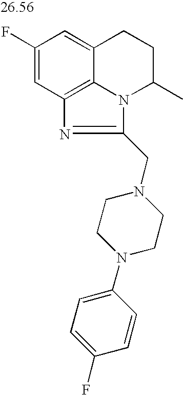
C1(F)=CC2=C3C(=C1)CCC(C)N3C(CN1CCN(C3=CC=C(F)C=C3)CC1)=N2
